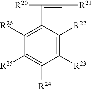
C1([R25])=C([R24])C([R23])=C([R22])C(C([R20])=C[R21])=C1[R26]
